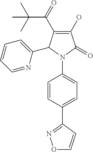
C1(O)=C(C(=O)C(C)(C)C)C(C2=CC=CC=N2)N(C2=CC=C(C3=NOC=C3)C=C2)C1=O
